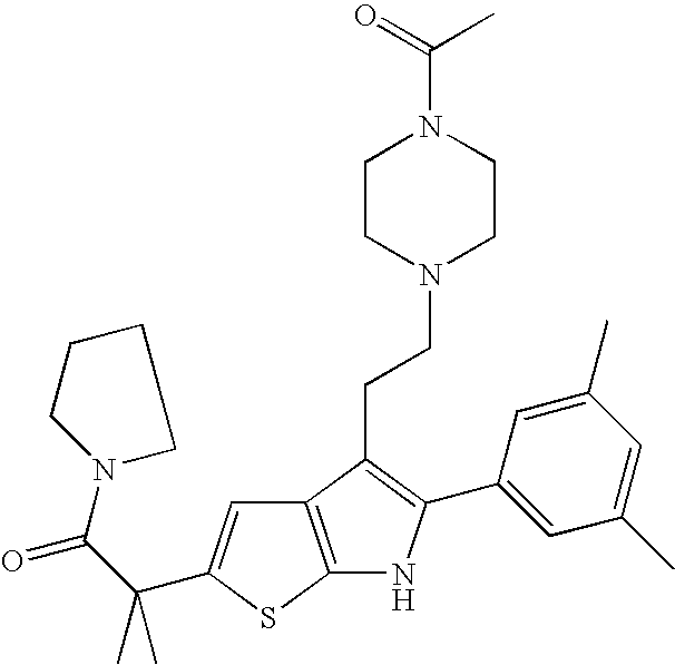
C12=C(SC(C(C(=O)N3CCCC3)(C)C)=C1)NC(C1=CC(C)=CC(C)=C1)=C2CCN1CCN(C(C)=O)CC1
